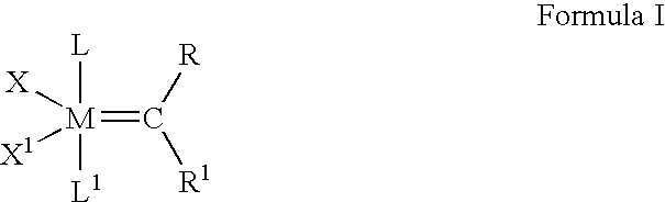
[L][M]([L1])(=C([R])[R1])([X])[X1]
